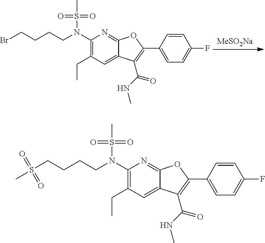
BrCCCCN(C1=C(CC)C=C2C(=N1)OC(C1=CC=C(F)C=C1)=C2C(=O)NC)S(=O)(=O)C.[MeSO2Na].S(CCCCN(C1=C(CC)C=C2C(=N1)OC(C1=CC=C(F)C=C1)=C2C(=O)NC)S(=O)(=O)C)(=O)(=O)C
